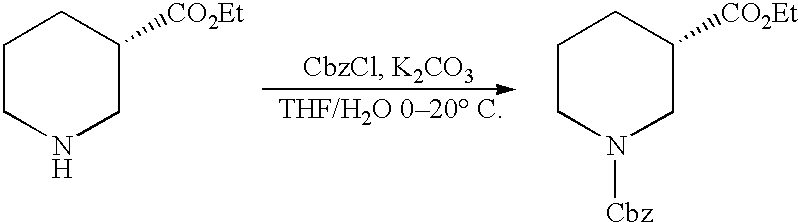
C1CNCC([CO2Et])C1.C1CN([Cbz])CC([CO2Et])C1
